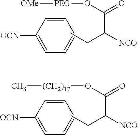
[OCN]C1=CC=CC=C1.CCC([NCO])C(O[PEG][OMe])=O.[OCN]C1=CC=CC=C1.CCC([NCO])C(O[(CH2)17]C)=O
